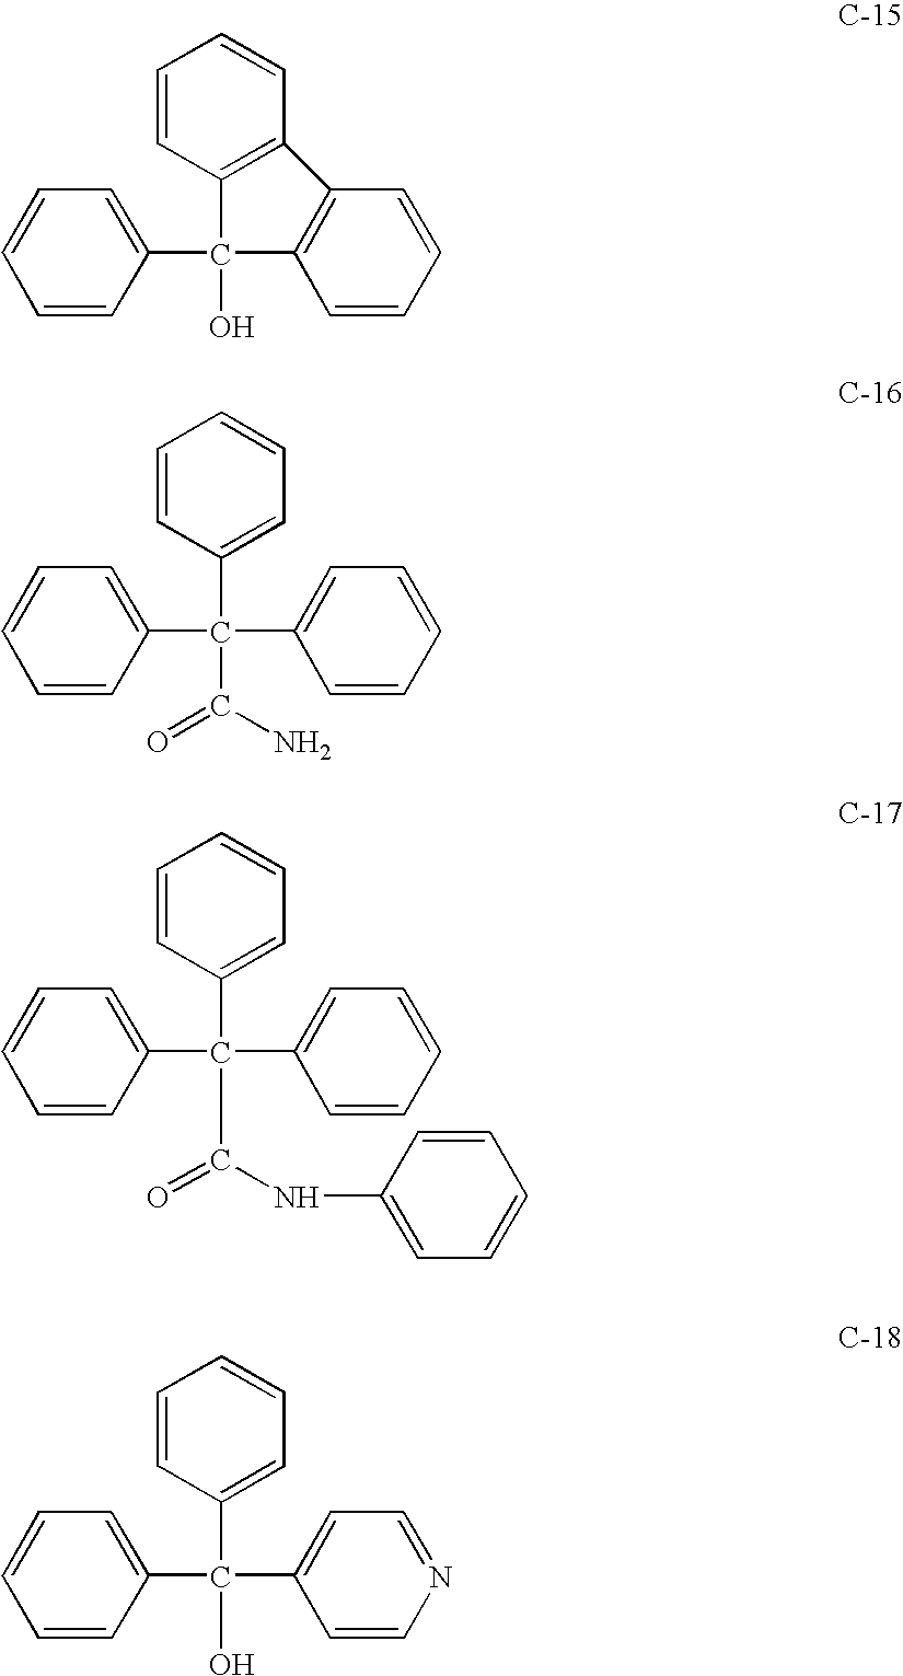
C12=C(C3=C(C1(O)C1=CC=CC=C1)C=CC=C3)C=CC=C2.C1(C(C(=O)N)(C2=CC=CC=C2)C2=CC=CC=C2)=CC=CC=C1.C1(C(C(=O)NC2=CC=CC=C2)(C2=CC=CC=C2)C2=CC=CC=C2)=CC=CC=C1.C1(C(O)(C2=CC=CC=C2)C2=CC=NC=C2)=CC=CC=C1
